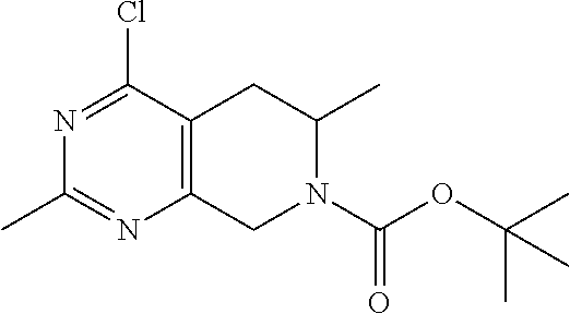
C12=C(C(Cl)=NC(C)=N1)CC(C)N(C(OC(C)(C)C)=O)C2
